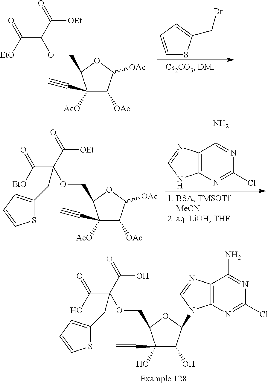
C12=C(N=C(Cl)N=C1N)NC=N2.C1([AcO])(C#C)C([OAc])C([OAc])OC1COC(C([EtO])=O)(C(=O)[OEt])CC1=CC=CS1.C1(O)(C#C)C(O)C(N2C3=C(C(N)=NC(Cl)=N3)N=C2)OC1COC(C(O)=O)(C(=O)O)CC1=CC=CS1.C1=CC=C(CBr)S1.C1([AcO])(C#C)C([OAc])C([OAc])OC1COC(C([EtO])=O)C(=O)[OEt]
